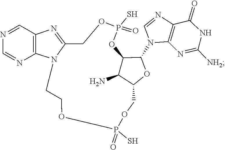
C1=NC2=C(N1C1C3C(N)C(COP(S)(=O)OCCN4C(=NC5=C4N=CN=C5)COP(S)(=O)O3)O1)N=C([NH2])NC2=O
